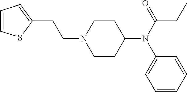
C1(CCN2CCC(N(C3=CC=CC=C3)C(CC)=O)CC2)=CC=CS1
